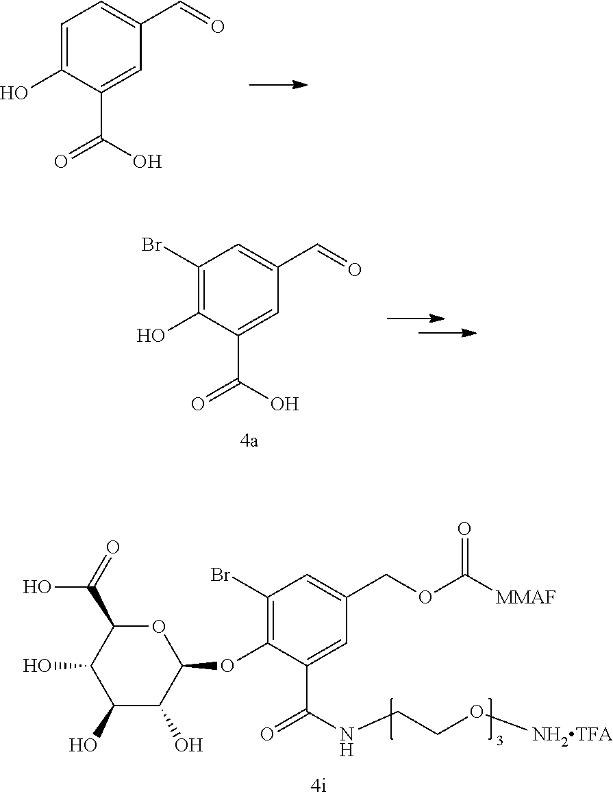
C1=C(O)C(C(=O)O)=CC(C=O)=C1.C1(Br)=C(O)C(C(=O)O)=CC(C=O)=C1.O1C(C(=O)O)C(O)C(O)C(O)C1OC1=C(Br)C=C(COC([MMAF])=O)C=C1C(NCCO[NH2TFA])=O
